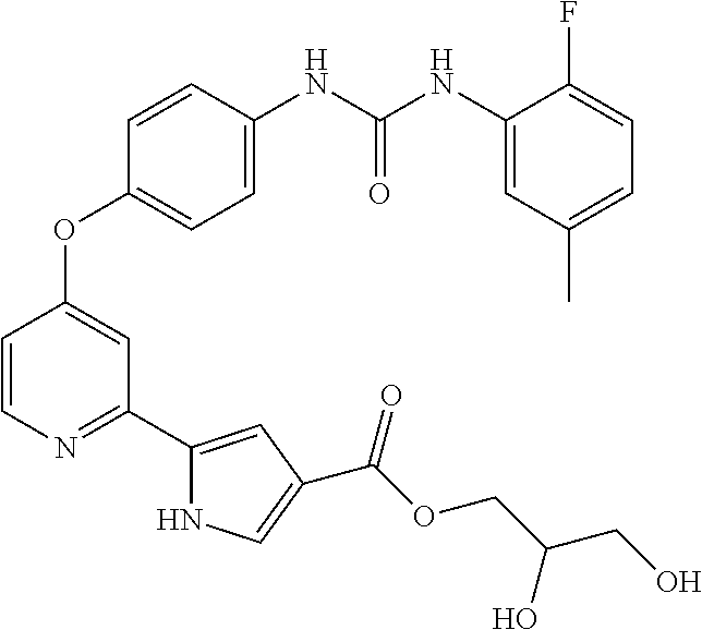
C1=CN=C(C2=CC(C(OCC(CO)O)=O)=CN2)C=C1OC1=CC=C(NC(NC2=CC(C)=CC=C2F)=O)C=C1
